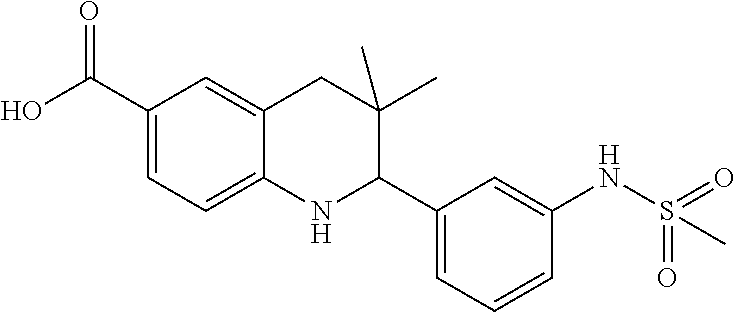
OC(C1=CC=C2C(=C1)CC(C)(C)C(C1=CC=CC(NS(=O)(=O)C)=C1)N2)=O
